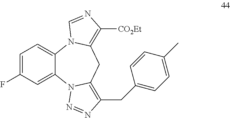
C12=CC=C(F)C=C1N1C(=C(CC3=CC=C(C)C=C3)N=N1)CC1=C([CO2Et])N=CN21
